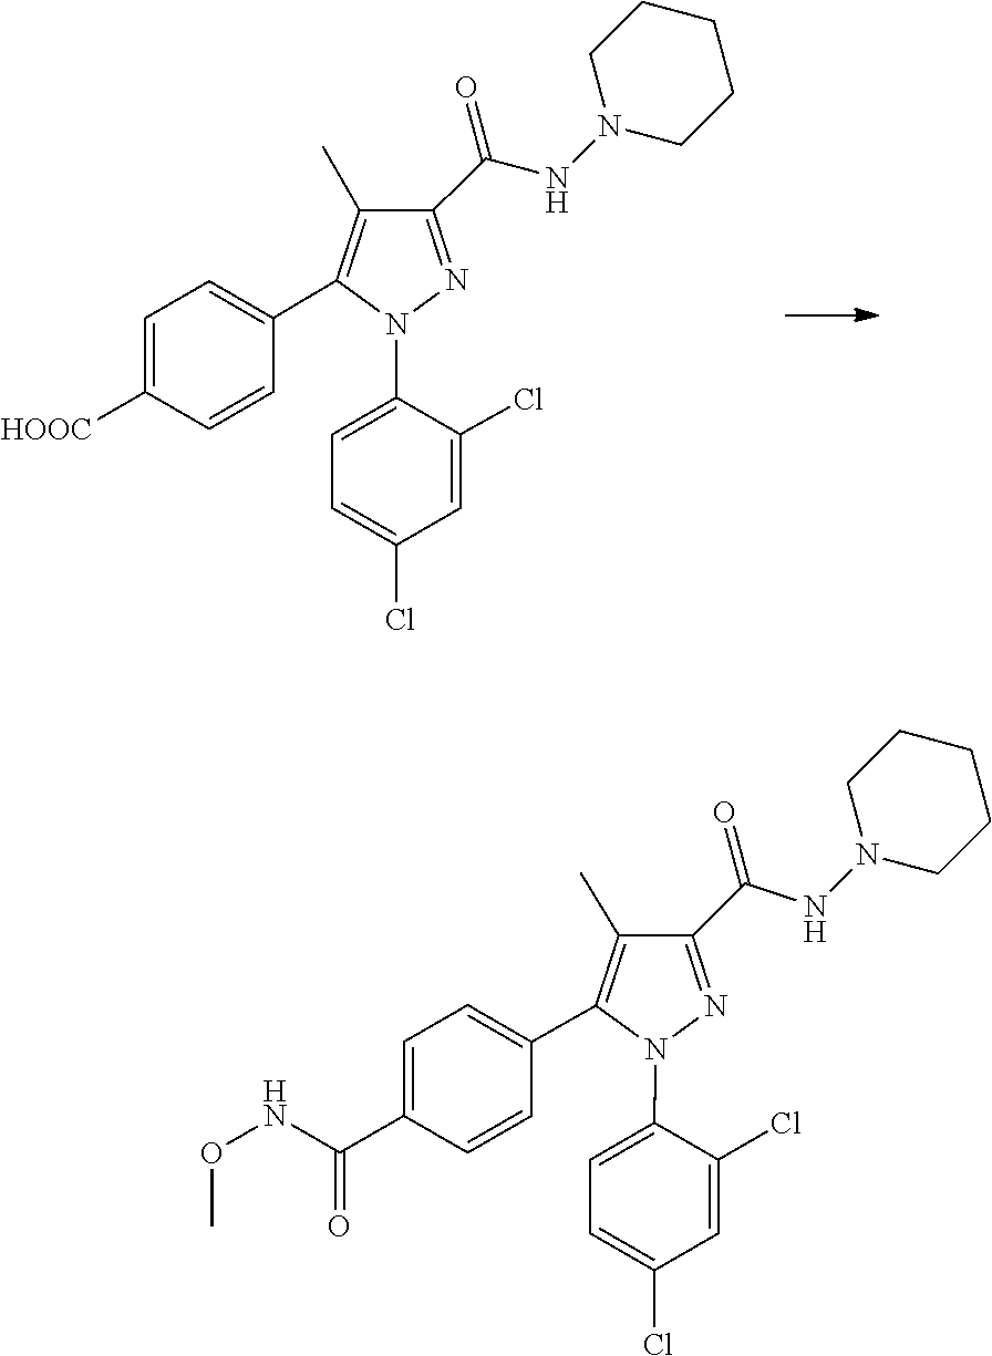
C1=C(Cl)C=C(Cl)C(N2N=C(C(=O)NN3CCCCC3)C(C)=C2C2=CC=C([HOOC])C=C2)=C1.C1=C(N2N=C(C(NN3CCCCC3)=O)C(C)=C2C2=CC=C(C(NOC)=O)C=C2)C(Cl)=CC(Cl)=C1
